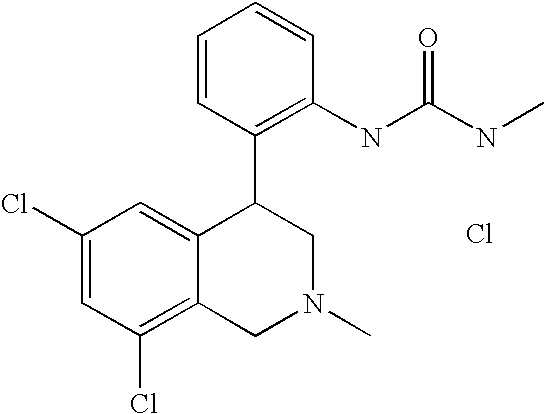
C1(Cl)=C2C(=CC(Cl)=C1)C(C1=C(NC(NC)=O)C=CC=C1)CN(C)C2.Cl
